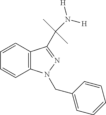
C12=C(C=CC=C1)C(C(N([H])[H])(C)C)=NN2CC1=CC=CC=C1
